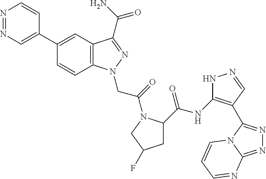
N1=NC=C(C2=CC3=C(C=C2)N(CC(=O)N2C(C(NC4=C(C5=NN=C6N5C=CC=N6)C=NN4)=O)CC(F)C2)N=C3C(N)=O)C=C1
